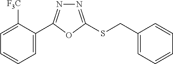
C1=C(C2=NN=C(SCC3=CC=CC=C3)O2)C([F3C])=CC=C1
